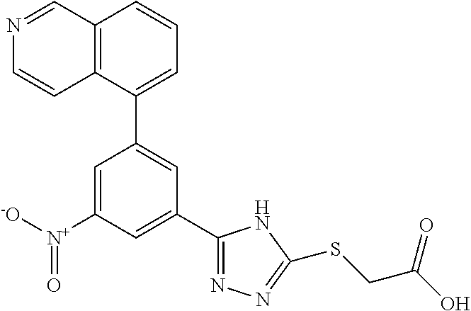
C1(C2=CC(C3=NN=C(SCC(O)=O)N3)=CC([N+](=O)[-O])=C2)=CC=CC2=C1C=CN=C2
